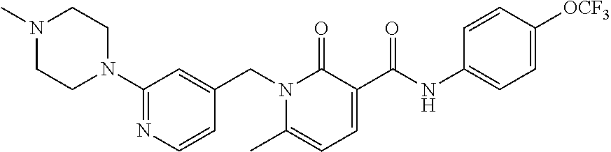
N1(C)CCN(C2=NC=CC(CN3C(C)=CC=C(C(NC4=CC=C([OCF3])C=C4)=O)C3=O)=C2)CC1
